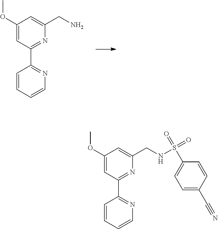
C1(OC)=CC(C2=NC=CC=C2)=NC(CN)=C1.C1(OC)=CC(C2=NC=CC=C2)=NC(CNS(C2=CC=C(C#N)C=C2)(=O)=O)=C1
